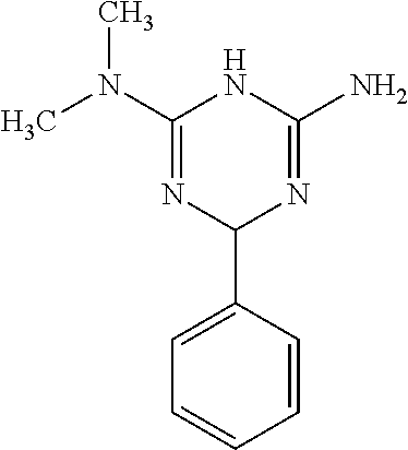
CN(C1=NC(C2=CC=CC=C2)N=C(N)N1)C
